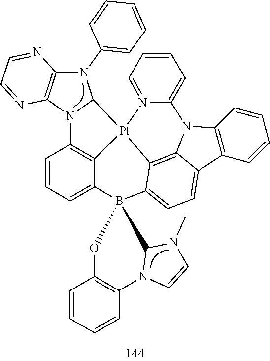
C12=C(C=CC=C1)C1=CC=C3C4=C1N2C1=CC=CC=N1[Pt]41C2=C(C=CC=C2B32C3N(C4=C(C=CC=C4)O2)C=CN3C)N2C1N(C1=CC=CC=C1)C1=C2N=CC=N1
